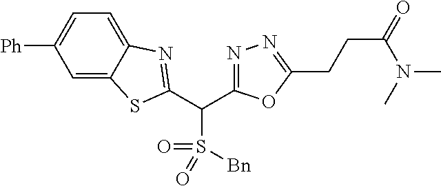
C1=C2C(=CC=C1[Ph])N=C(C(C1=NN=C(CCC(N(C)C)=O)O1)S([Bn])(=O)=O)S2
